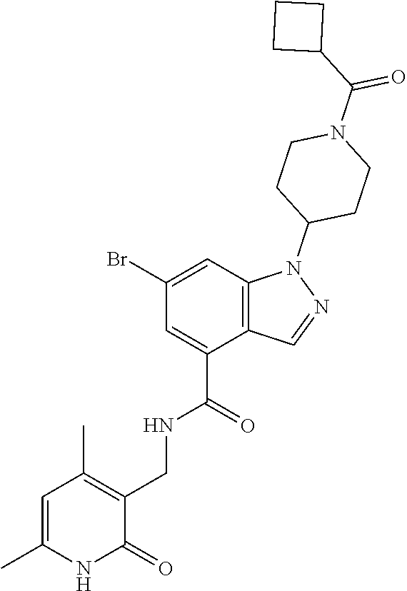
C1=C(C)NC(=O)C(CNC(C2=CC(Br)=CC3=C2C=NN3C2CCN(C(C3CCC3)=O)CC2)=O)=C1C
